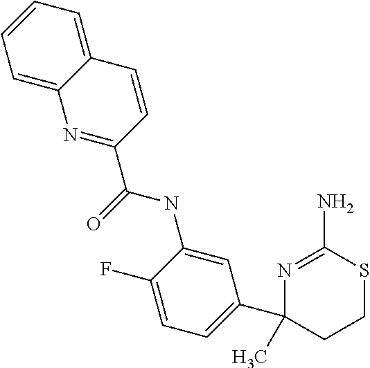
C12=CC=CC=C1N=C(C(=O)NC1=CC(C3(C)CCSC(N)=N3)=CC=C1F)C=C2
